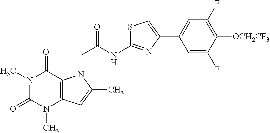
N1(C)C(=O)N(C)C2=C(C1=O)N(CC(=O)NC1=NC(C3=CC(F)=C([OCH2CF3])C(F)=C3)=CS1)C(C)=C2
